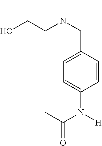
C1=C(CN(CCO)C)C=CC(N(C(C)=O)[H])=C1
